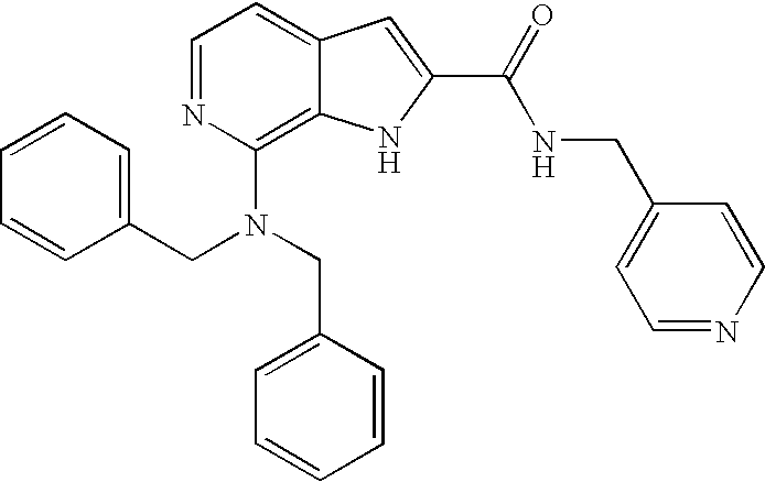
C1(N(CC2=CC=CC=C2)CC2=CC=CC=C2)=C2C(=CC=N1)C=C(C(=O)NCC1=CC=NC=C1)N2
